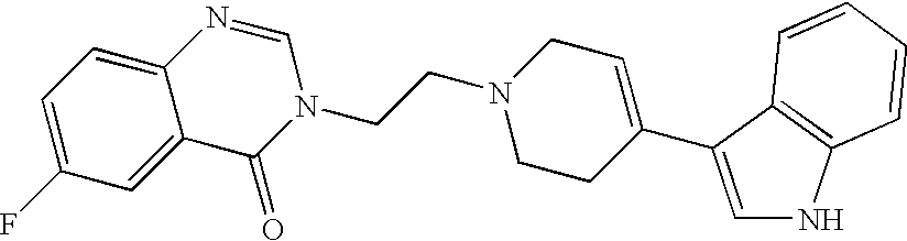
C1=C(F)C=C2C(=C1)N=CN(CCN1CCC(C3=CNC4=C3C=CC=C4)=CC1)C2=O
